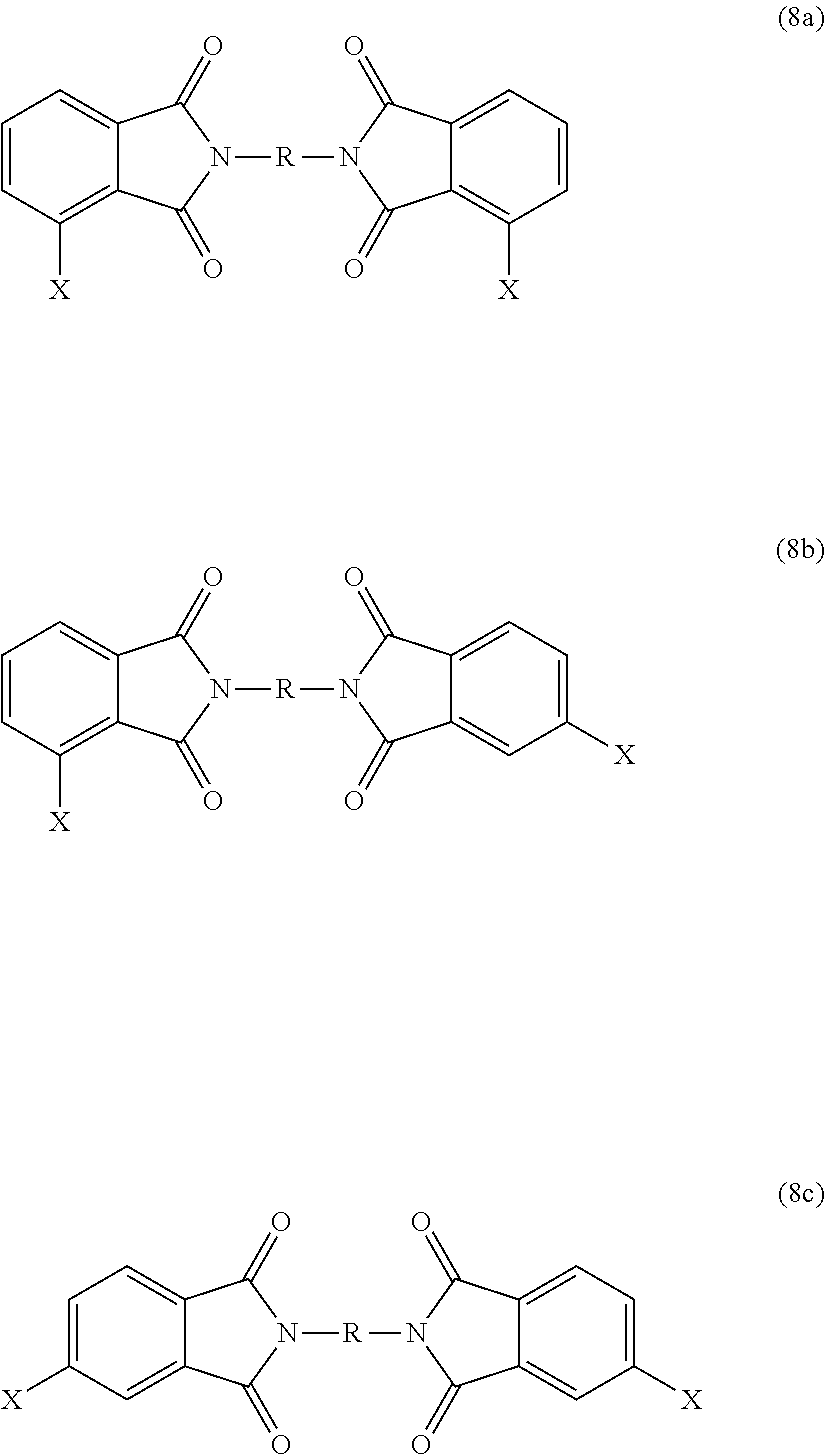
C1=C([X])C=C2C(=C1)C(=O)N([R]N1C(=O)C3=CC([X])=CC=C3C1=O)C2=O.C1=CC([X])=C2C(=C1)C(=O)N([R]N1C(=O)C3=CC([X])=CC=C3C1=O)C2=O.C1=CC([X])=C2C(=C1)C(=O)N([R]N1C(=O)C3=C([X])C=CC=C3C1=O)C2=O
